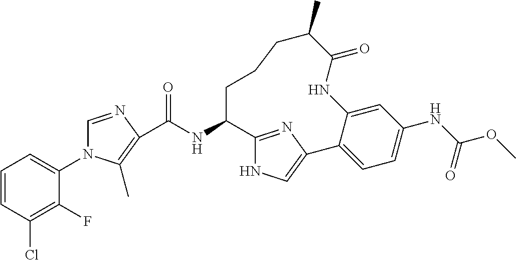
C(NC1CCCC(C)C(=O)NC2=CC(NC(OC)=O)=CC=C2C2=CNC1=N2)(=O)C1=C(C)N(C2=CC=CC(Cl)=C2F)C=N1
